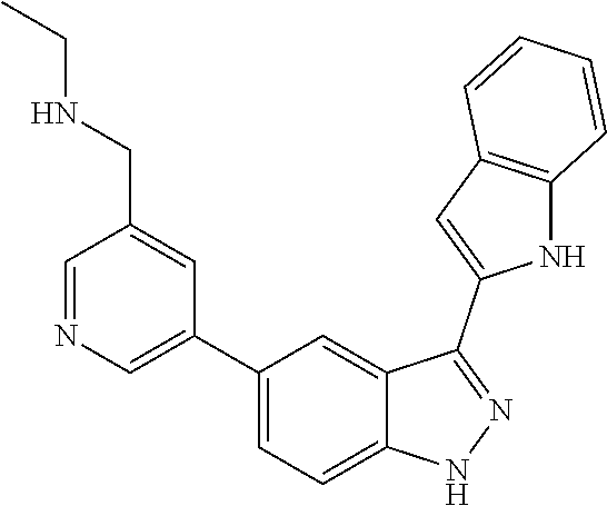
C1(C2=CN=CC(CNCC)=C2)=CC=C2C(=C1)C(C1=CC3=C(N1)C=CC=C3)=NN2
